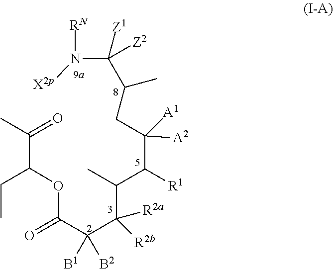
O(C(C(C(C(C)C(C(CC(C)C(N([RN])[X2p])([Z1])[Z2])([A2])[A1])[R1])([R2a])[R2b])([B1])[B2])=O)C(C(C)=O)CC
